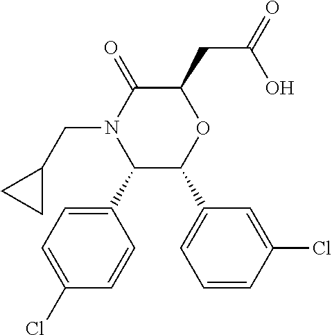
C1(C2=CC=C(Cl)C=C2)C(C2=CC=CC(Cl)=C2)OC(CC(O)=O)C(=O)N1CC1CC1
